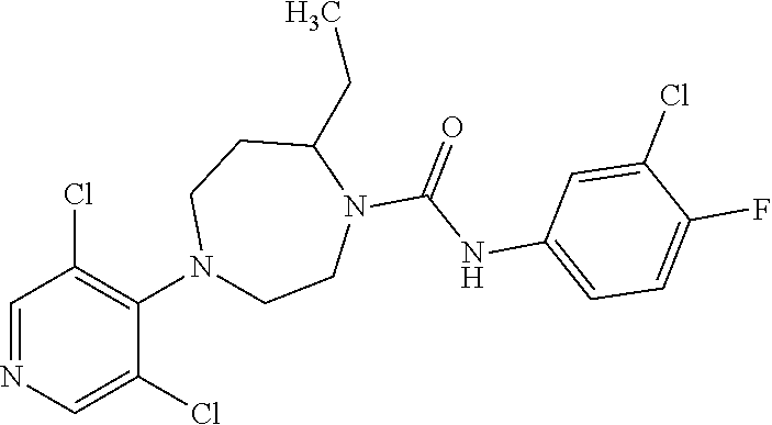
C1=NC=C(Cl)C(N2CCN(C(NC3=CC=C(F)C(Cl)=C3)=O)C(CC)CC2)=C1Cl
